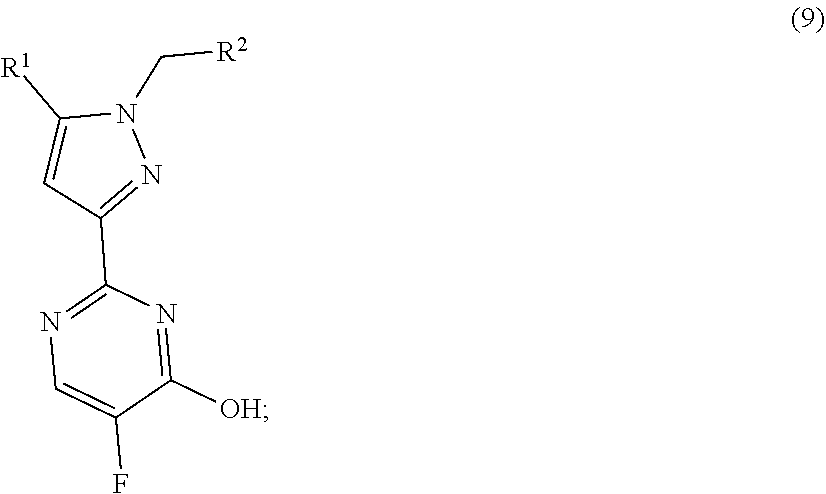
N1=C(C2=NN(C[R2])C([R1])=C2)N=C([OH])C(F)=C1
